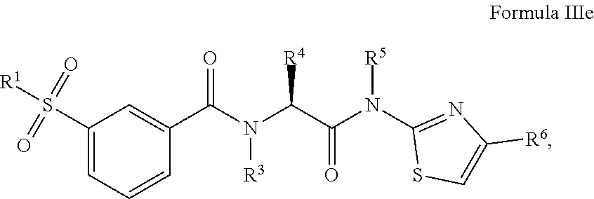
N([R3])(C(C1=CC(S([R1])(=O)=O)=CC=C1)=O)C(C(N([R5])C1=NC([R6])=CS1)=O)[R4]
